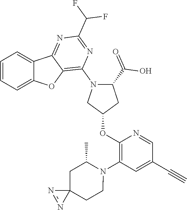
C1=CC=C2C(=C1)C1=NC(C(F)F)=NC(N3C(C(=O)O)CC(OC4=C(N5C(C)CC6(CC5)N=N6)C=C(C#C)C=N4)C3)=C1O2
